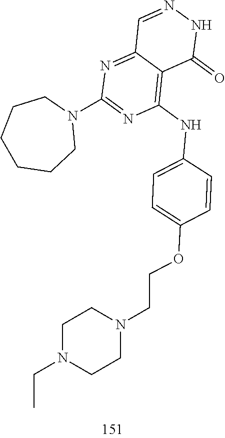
N1(C2=NC(NC3=CC=C(OCCN4CCN(CC)CC4)C=C3)=C3C(=N2)C=NNC3=O)CCCCCC1
